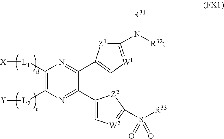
[Z1]1C(N([R32])[R31])=[W1]C=C1C1=NC([L1][X])=C([L2][Y])N=C1C1=C[W2]=C(S([R33])(=O)=O)[Z2]1
